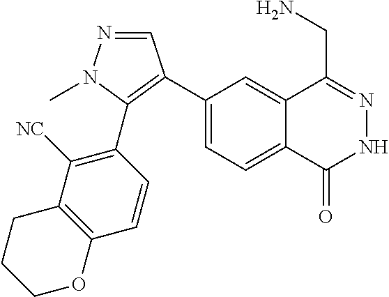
C1(C2=C(C3=C([NC])C4=C(C=C3)OCCC4)N(C)N=C2)=CC=C2C(=C1)C(CN)=NNC2=O
